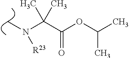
C(C(OC(C)C)=O)(N(C)[R23])(C)C
